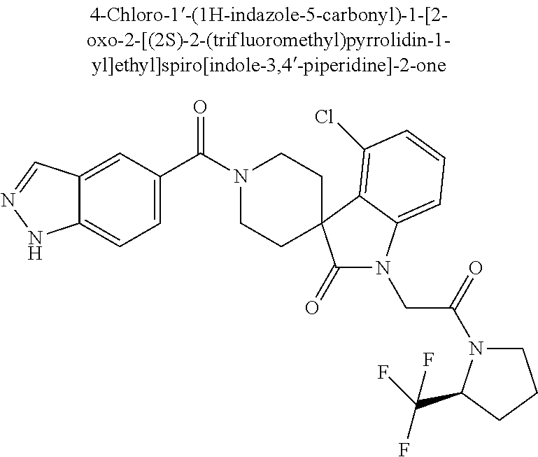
N1(C(C2=CC=C3C(=C2)C=NN3)=O)CCC2(CC1)C(=O)N(CC(=O)N1CCCC1C(F)(F)F)C1=CC=CC(Cl)=C12
